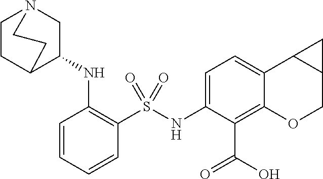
C1(NS(C2=C(NC3C4CCN(C3)CC4)C=CC=C2)(=O)=O)=CC=C2C(=C1C(O)=O)OCC1C2C1
